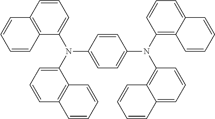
C1=CC2=C(C(N(C3=CC=CC4=C3C=CC=C4)C3=CC=C(N(C4=C5C(=CC=C4)C=CC=C5)C4=C5C(=CC=C4)C=CC=C5)C=C3)=C1)C=CC=C2
